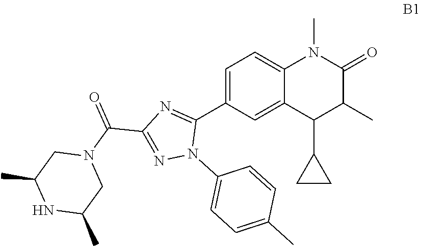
C1=C(C2=NC(C(N3CC(C)NC(C)C3)=O)=NN2C2=CC=C(C)C=C2)C=C2C(=C1)N(C)C(=O)C(C)C2C1CC1
